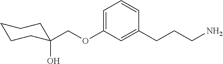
C(OC1=CC=CC(CCCN)=C1)C1(O)CCCCC1
